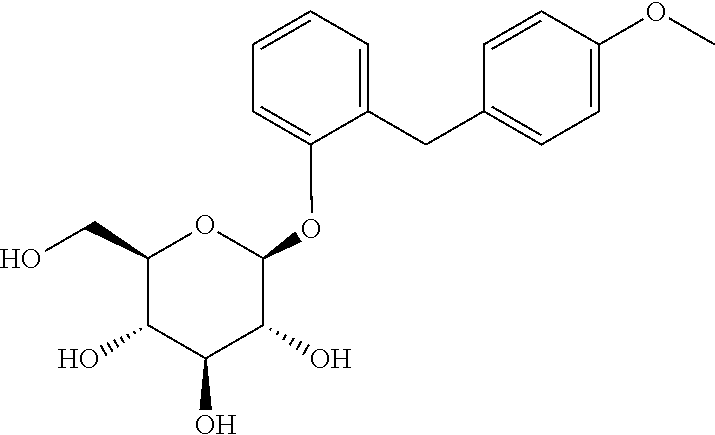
C1(CO)C(O)C(O)C(O)C(OC2=CC=CC=C2CC2=CC=C(OC)C=C2)O1
